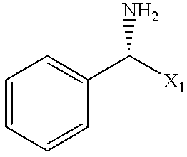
C1=CC=CC(C([X1])N)=C1
